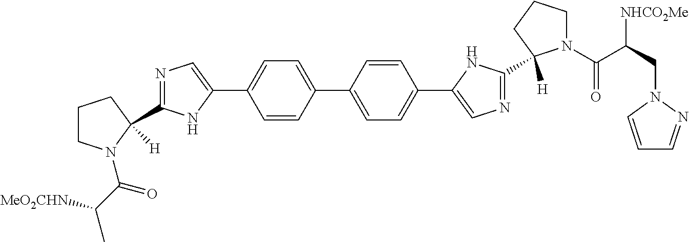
C1=CC(C2=CC=C(C3=CN=C(C4([H])N(C(C(CN5C=CC=N5)[NHCO2Me])=O)CCC4)N3)C=C2)=CC=C1C1=CN=C(C2([H])N(C(C([MeO2CHN])C)=O)CCC2)N1
